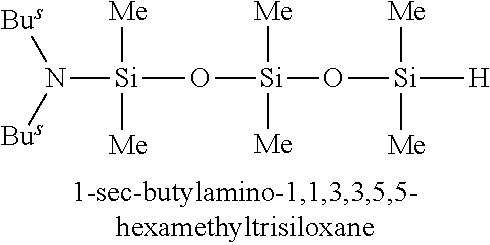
[Si](O[Si](O[Si]([H])([Me])[Me])([Me])[Me])([Me])([Me])N([Bus])[Bus]
